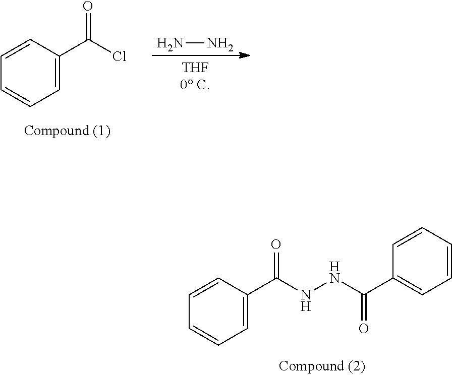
C1=CC=CC=C1C(Cl)=O.NN.C1=CC=CC=C1C(NNC(C1=CC=CC=C1)=O)=O
